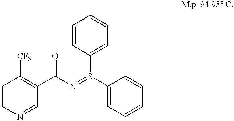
C1=CN=CC(C(N=S(C2=CC=CC=C2)C2=CC=CC=C2)=O)=C1[CF3]
